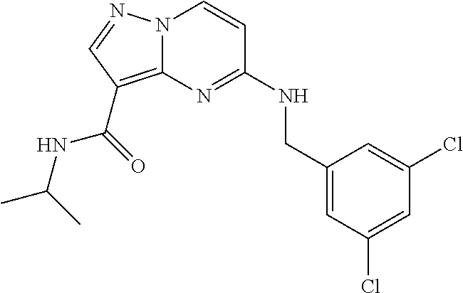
N12C(=C(C(=O)NC(C)C)C=N1)N=C(NCC1=CC(Cl)=CC(Cl)=C1)C=C2
